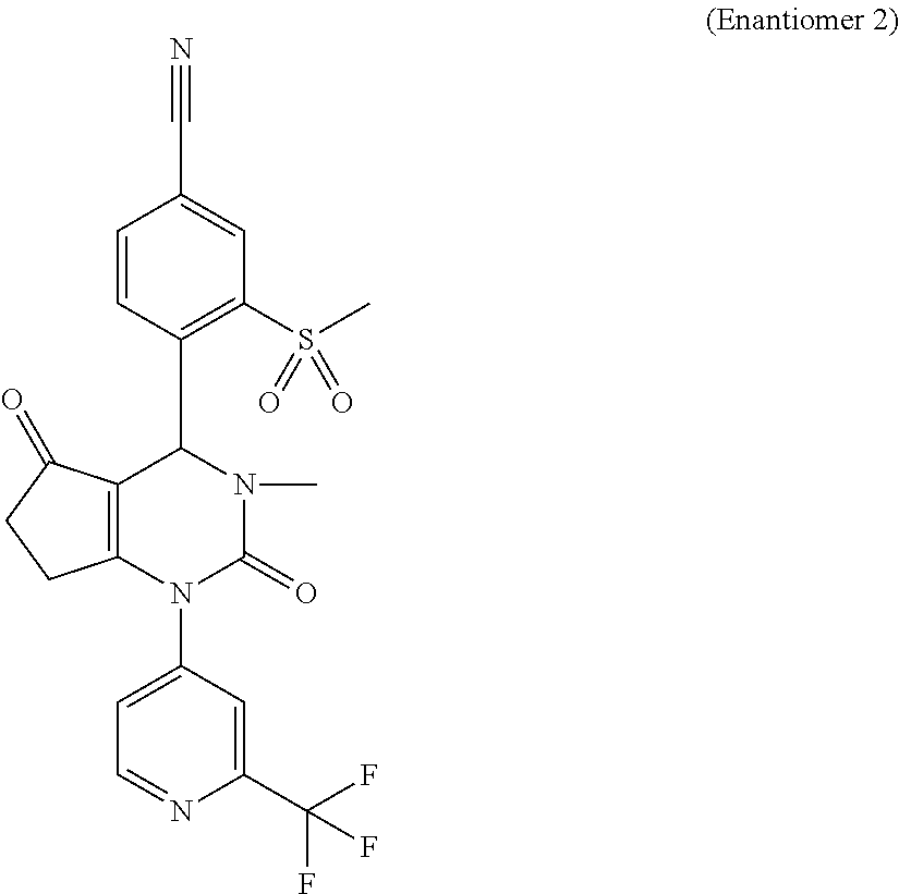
C1=CC(C2C3=C(N(C4=CC=NC(C(F)(F)F)=C4)C(=O)N2C)CCC3=O)=C(S(=O)(C)=O)C=C1C#N
